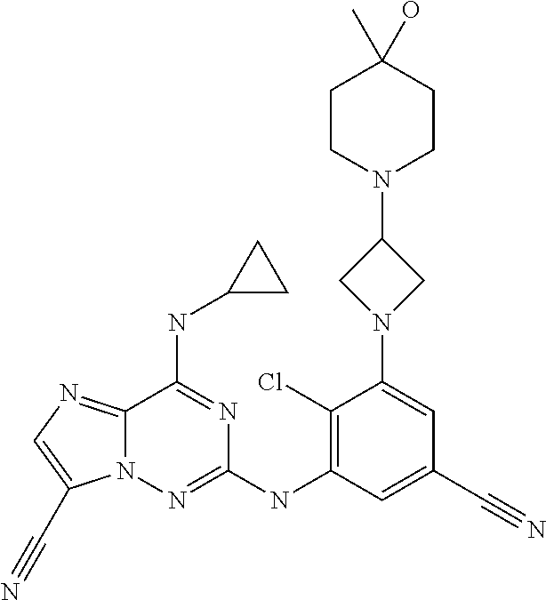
C12=NC=C(C#N)N1N=C(NC1=C(Cl)C(N3CC(N4CCC(O)(C)CC4)C3)=CC(C#N)=C1)N=C2NC1CC1
